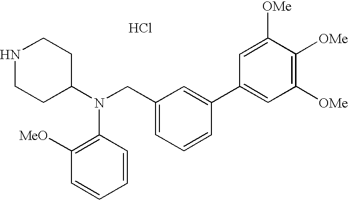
C1=CC(N(C2CCNCC2)CC2=CC=CC(C3=CC([OMe])=C([OMe])C([OMe])=C3)=C2)=C([MeO])C=C1.Cl
